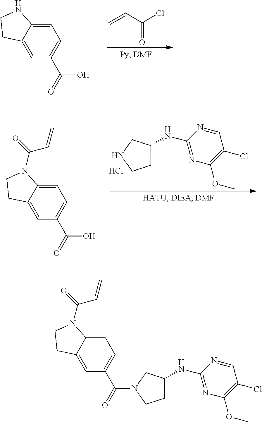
C1=C2C(=CC(C(=O)O)=C1)CCN2.C=CC(Cl)=O.C1=C2C(=CC(C(=O)O)=C1)CCN2C(=O)C=C.C1C(NC2=NC(OC)=C(Cl)C=N2)CNC1.Cl.C1=C2C(=CC(C(=O)N3CC(NC4=NC(OC)=C(Cl)C=N4)CC3)=C1)CCN2C(=O)C=C
